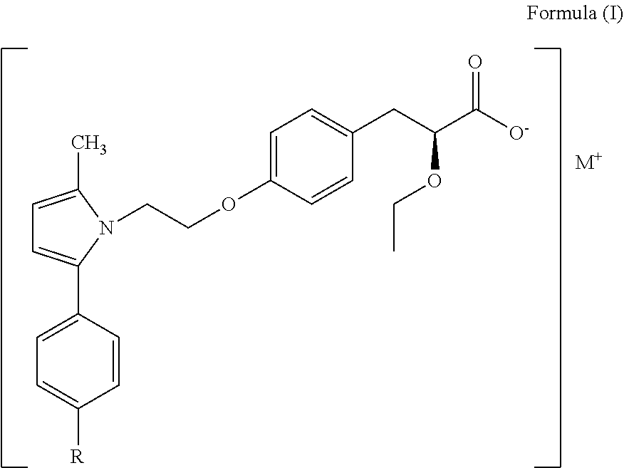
C1=C(C)N(CCOC2=CC=C(CC(OCC)C([O-])=O)C=C2)C(C2=CC=C([R])C=C2)=C1.[M+]
